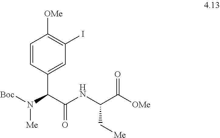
C1=CC(C(C(NC(C([OMe])=O)C[Me])=O)N([Boc])[Me])=CC(I)=C1[OMe]
